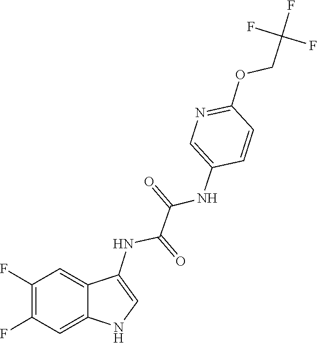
C1=CC(NC(C(NC2=CNC3=CC(F)=C(F)C=C32)=O)=O)=CN=C1OCC(F)(F)F
